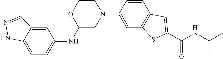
N1(C2=CC3=C(C=C2)C=C(C(NC(C)C)=O)S3)CCOC(NC2=CC=C3C(=C2)C=NN3)C1
